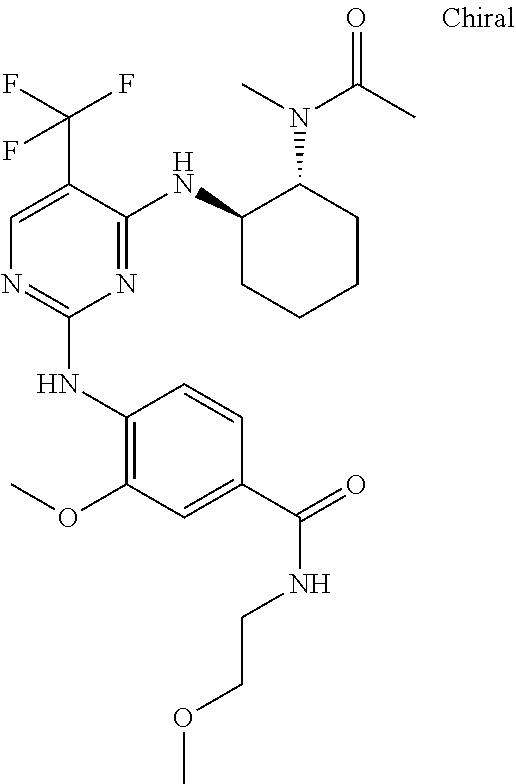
C1(NC2=C(OC)C=C(C(=O)NCCOC)C=C2)=NC=C(C(F)(F)F)C(NC2CCCCC2N(C(=O)C)C)=N1
